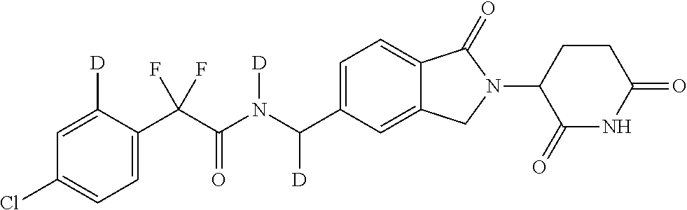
C1=C([D])C(C(C(N(C(C2=CC=C3C(=C2)CN(C2C(=O)NC(=O)CC2)C3=O)[D])[D])=O)(F)F)=CC=C1Cl
